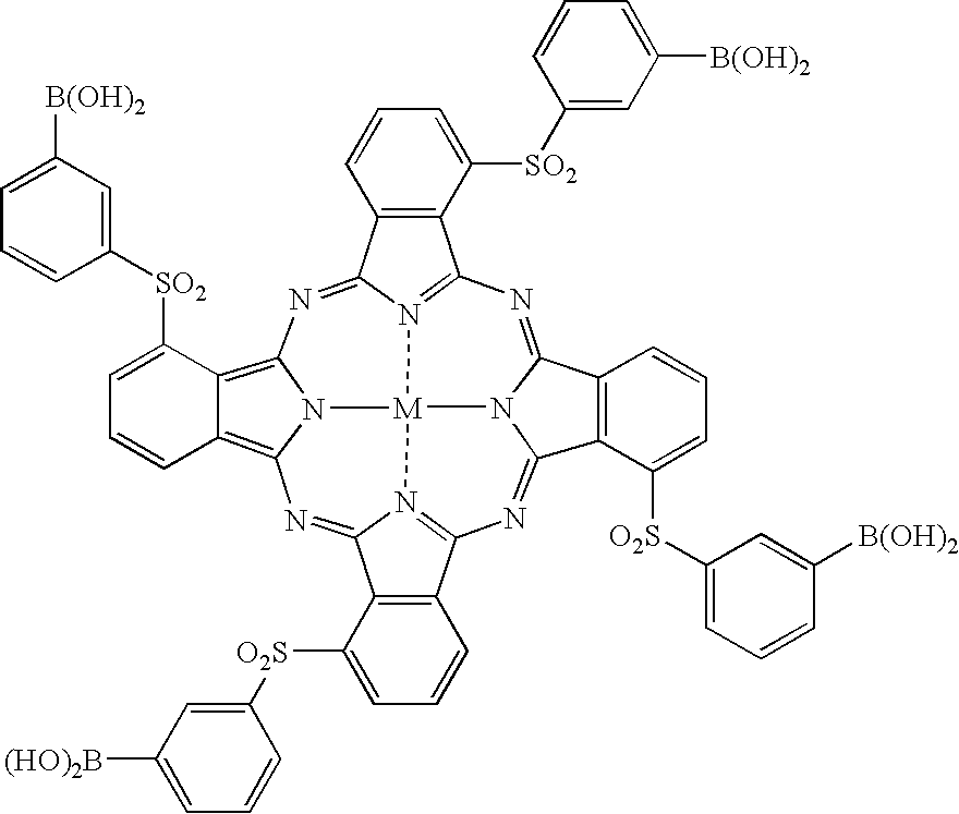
C12=NC3=C4C(=C5N=C6C7=C(C8=N6[M]6(N1=C(C1=C2C([O2S]C2=CC([(HO)2B])=CC=C2)=CC=C1)N=C1C2=C(C(=N8)N16)C=CC=C2[O2S]C1=CC=CC([B(OH)2])=C1)N53)C([SO2]C1=CC([B(OH)2])=CC=C1)=CC=C7)C([SO2]C1=CC([B(OH)2])=CC=C1)=CC=C4
